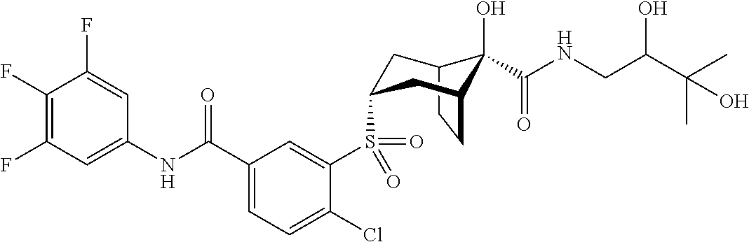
C12CCC(CC(S(C3=CC(C(NC4=CC(F)=C(F)C(F)=C4)=O)=CC=C3Cl)(=O)=O)C1)C2(C(NCC(C(C)(C)O)O)=O)O
